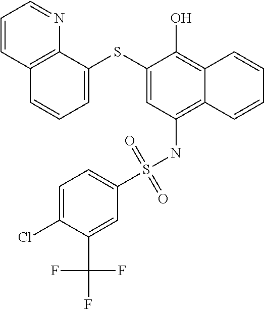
C1=C(SC2=CC(NS(C3=CC=C(Cl)C(C(F)(F)F)=C3)(=O)=O)=C3C(=C2O)C=CC=C3)C2=C(C=C1)C=CC=N2
